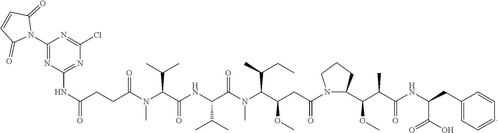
C(CC(NC1=NC(Cl)=NC(N2C(=O)C=CC2=O)=N1)=O)C(=O)N(C)C(C(C)C)C(=O)NC(C(N(C)C(C(CC)C)C(CC(N1C(C(C(C(NC(CC2=CC=CC=C2)C(O)=O)=O)C)OC)CCC1)=O)OC)=O)C(C)C
